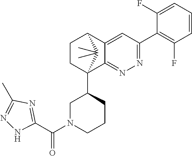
C1(F)=CC=CC(F)=C1C1=NN=C2C(=C1)C1CCC2(C2CN(C(=O)C3=NC(C)=NN3)CCC2)C1(C)C
